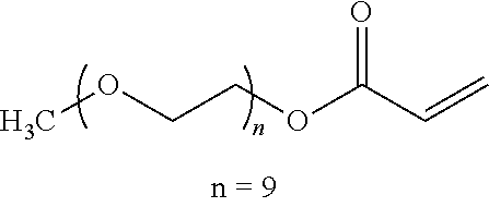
COCCOC(C=C)=O
